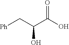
[Ph]CC(C(O)=O)O
